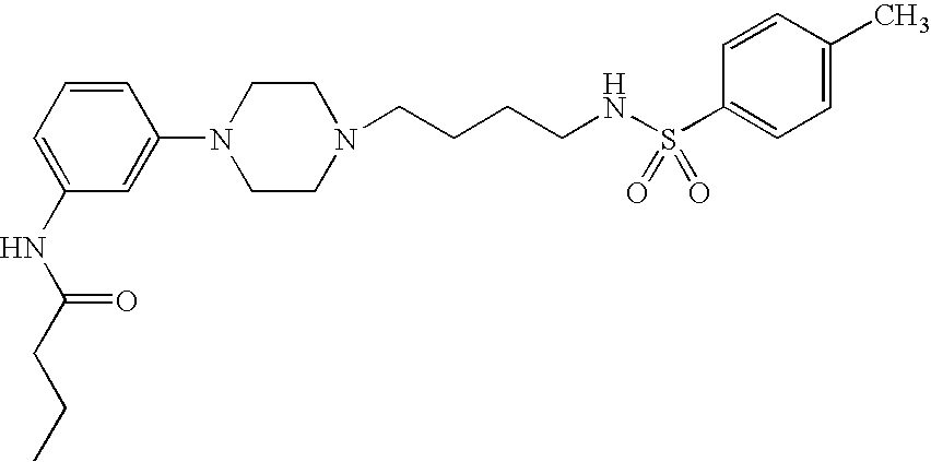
C(CCCNS(C1=CC=C(C)C=C1)(=O)=O)N1CCN(C2=CC(NC(=O)CCC)=CC=C2)CC1
